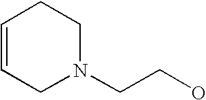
N1(CCO)CCC=CC1
